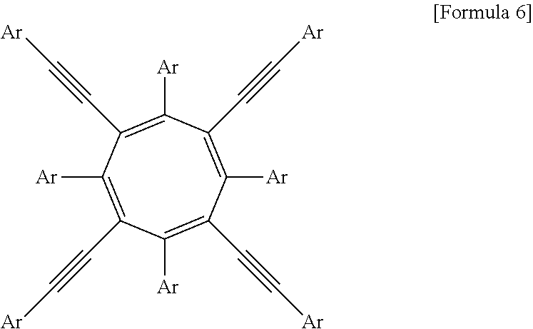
[Ar]C1=C(C#C[Ar])C([Ar])=C(C#C[Ar])C([Ar])=C(C#C[Ar])C([Ar])=C1C#C[Ar]
